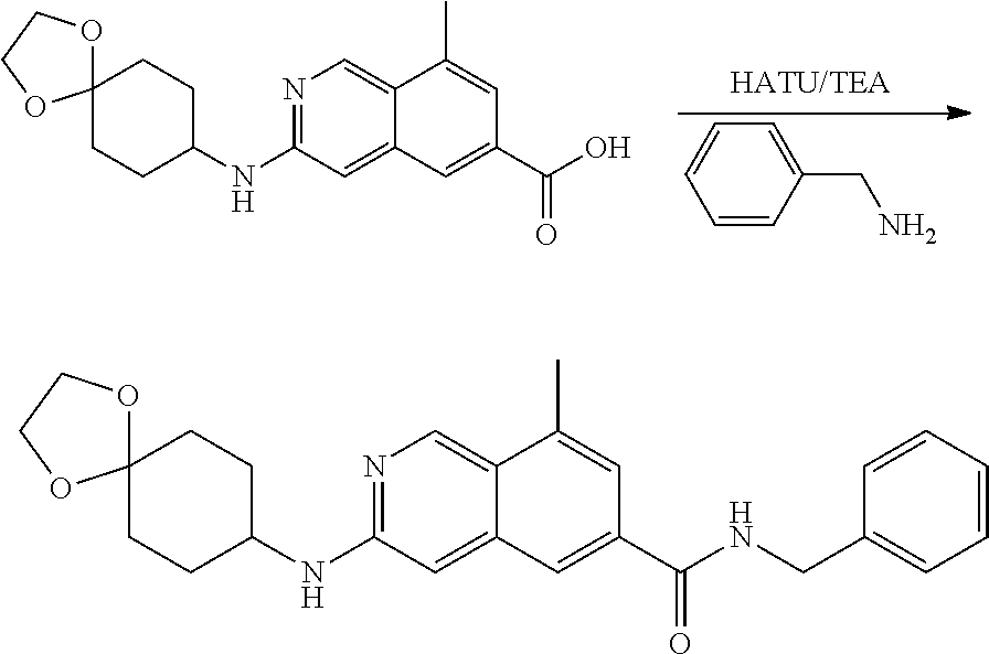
N1=C(NC2CCC3(CC2)OCCO3)C=C2C(=C1)C(C)=CC(C(NCC1=CC=CC=C1)=O)=C2.N1=C(NC2CCC3(CC2)OCCO3)C=C2C(=C1)C(C)=CC(C(O)=O)=C2.C1(CN)=CC=CC=C1
